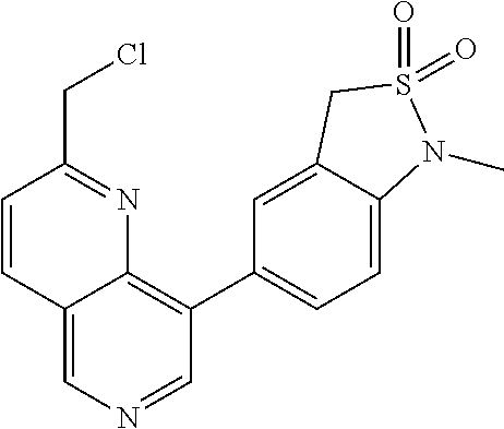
C1=CC2=CN=CC(C3=CC=C4C(=C3)CS(=O)(=O)N4C)=C2N=C1CCl
